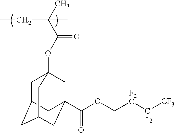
C1C2CC3CC(C(OC[F2C][CF2][CF3])=O)(CC1(OC(C(C)(CC)C)=O)C3)C2
